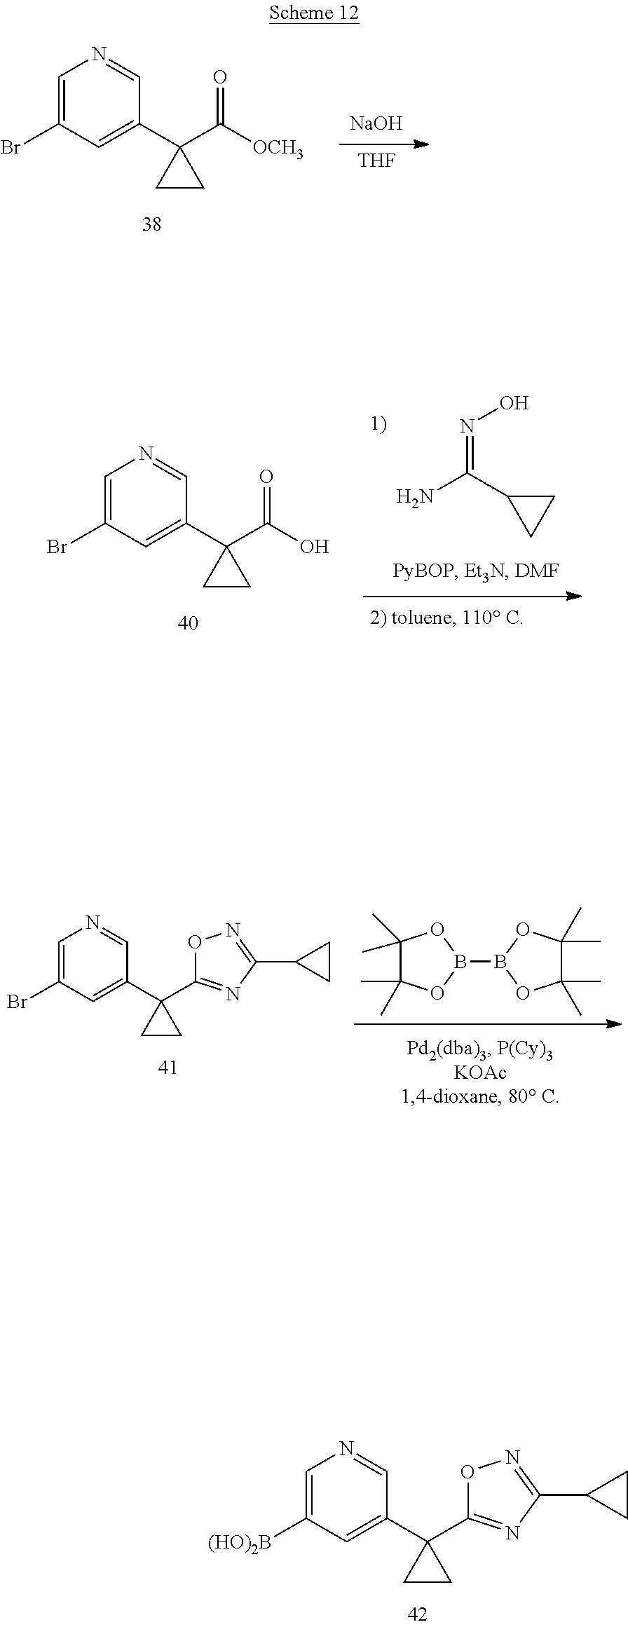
C1=C(Br)C=C(C2(C([OCH3])=O)CC2)C=N1.[THF].[NaOH].N(=C(N)C1CC1)O.C1=C(Br)C=C(C2(C(O)=O)CC2)C=N1.C1(C)(C)C(C)(C)OB(B2OC(C)(C)C(C)(C)O2)O1.C1=C(Br)C=C(C2(C3=NC(C4CC4)=NO3)CC2)C=N1.C1=C([(HO)2B])C=C(C2(C3=NC(C4CC4)=NO3)CC2)C=N1
